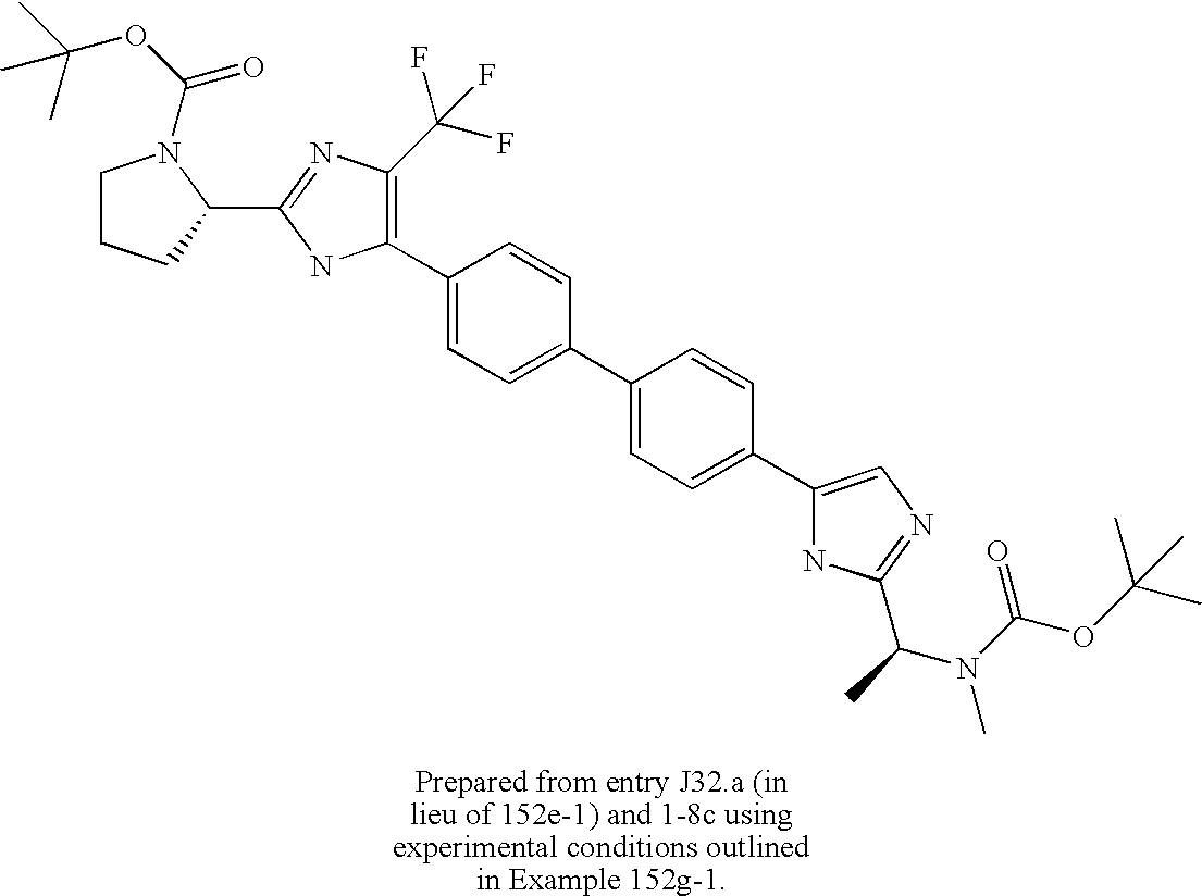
C1(C2=C(C(F)(F)F)N=C(C3CCCN3C(OC(C)(C)C)=O)N2)=CC=C(C2=CC=C(C3=CN=C(C(C)N(C(OC(C)(C)C)=O)C)N3)C=C2)C=C1
